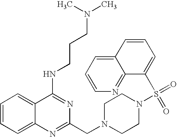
C1=CC=C2C(=C1)C(NCCCN(C)C)=NC(CN1CCN(S(=O)(=O)C3=CC=CC4=CC=CN=C34)CC1)=N2
